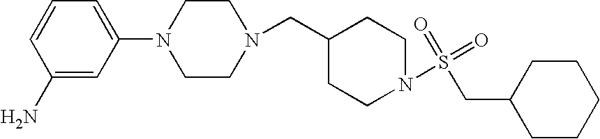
C1=C(N2CCN(CC3CCN(S(=O)(=O)CC4CCCCC4)CC3)CC2)C=C(N)C=C1
